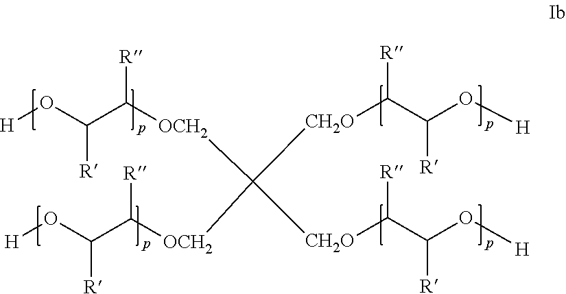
[H]OC(C([OCH2]C([CH2O]C(C(O[H])[R])[R])([CH2O]C(C(O[H])[R])[R])[OCH2]C(C(O[H])[R])[R])[R])[R]
